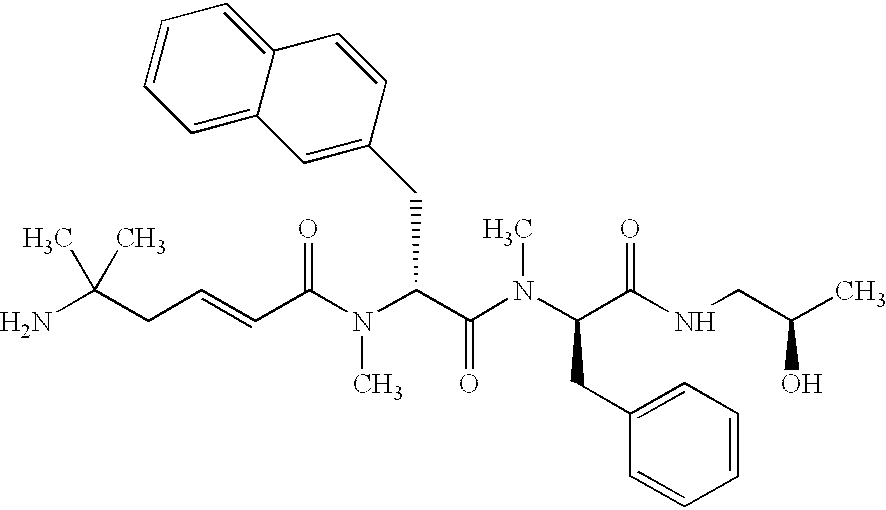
C(=CCC(N)(C)C)C(N(C(C(N(C(C(NCC(C)O)=O)CC1=CC=CC=C1)C)=O)CC1=CC2=CC=CC=C2C=C1)C)=O
